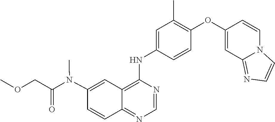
C1=CC(NC2=C3C(=NC=N2)C=CC(N(C(COC)=O)C)=C3)=CC(C)=C1OC1=CC2=NC=CN2C=C1
